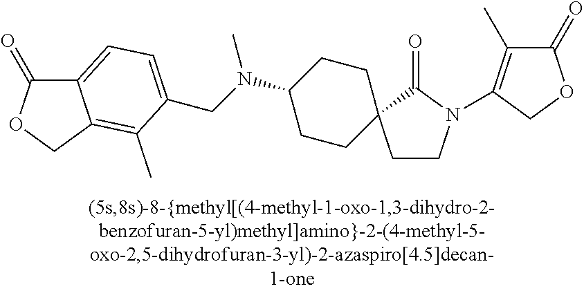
C(N(C1CCC2(CC1)CCN(C1=C(C)C(=O)OC1)C2=O)C)C1=CC=C2C(=O)OCC2=C1C
